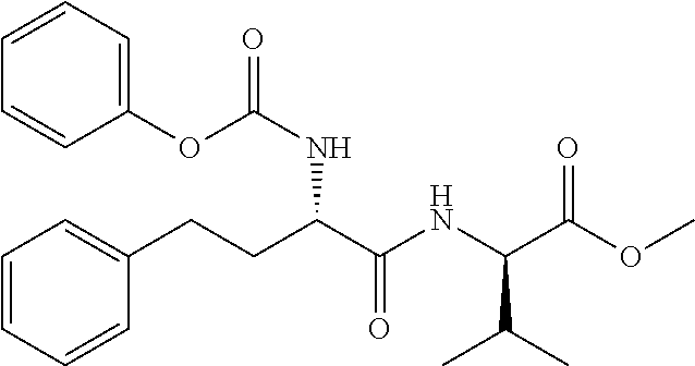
C1=CC=CC(CCC(C(NC(C(OC)=O)C(C)C)=O)NC(=O)OC2=CC=CC=C2)=C1
